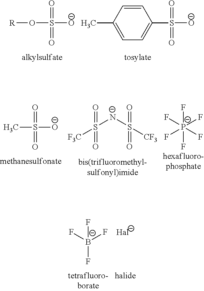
[R]OS([O-])(=O)=O.CC1=CC=C(S([O-])(=O)=O)C=C1.CS([O-])(=O)=O.[F3C]S([N-]S([CF3])(=O)=O)(=O)=O.[P-](F)(F)(F)(F)(F)F.F[B-](F)(F)F.[Hal]
